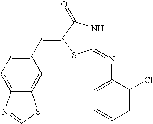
C1=C(Cl)C(N=C2NC(=O)C(=CC3=CC=C4C(=C3)SC=N4)S2)=CC=C1
